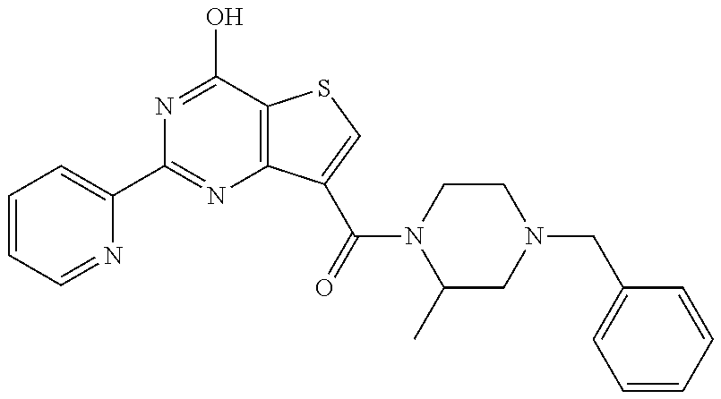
C1=CC=NC(C2=NC3=C(C(O)=N2)SC=C3C(=O)N2C(C)CN(CC3=CC=CC=C3)CC2)=C1
